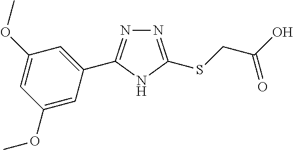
N1=C(SCC(O)=O)NC(C2=CC(OC)=CC(OC)=C2)=N1
